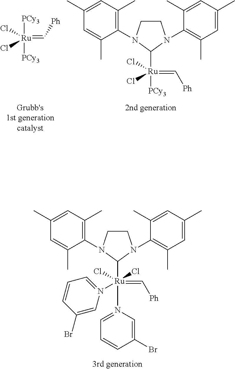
C1CN(C2=C(C)C=C(C)C=C2C)C([Ru](N2=CC=CC(Br)=C2)(=C[Ph])(Cl)(N2=CC=CC(Br)=C2)Cl)N1C1=C(C)C=C(C)C=C1C.C1CN(C2=C(C)C=C(C)C=C2C)C([Ru]([PCy3])(=C[Ph])(Cl)Cl)N1C1=C(C)C=C(C)C=C1C.[Ru](=C[Ph])([PCy3])([PCy3])(Cl)Cl
